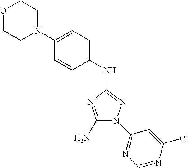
N1(C2=CC=C(NC3=NN(C4=NC=NC(Cl)=C4)C(N)=N3)C=C2)CCOCC1
